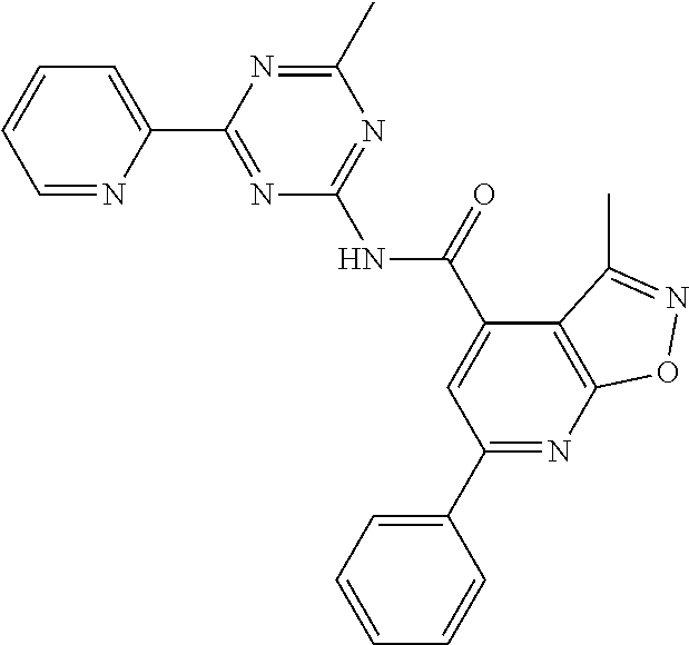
C1=NC(C2=NC(NC(C3=CC(C4=CC=CC=C4)=NC4=C3C(C)=NO4)=O)=NC(C)=N2)=CC=C1
